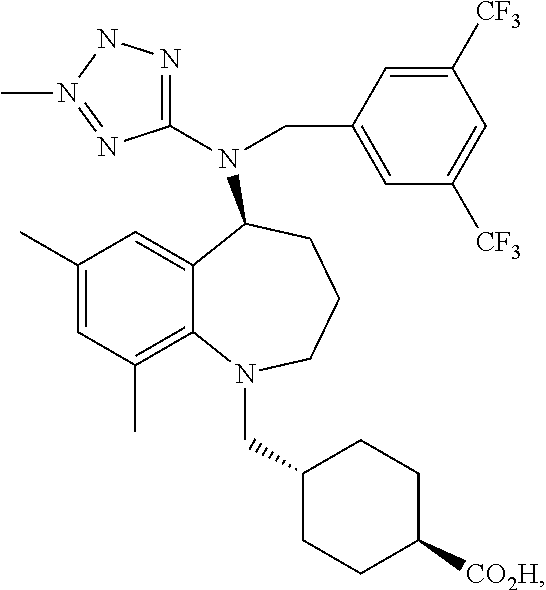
C1(C)=CC(C)=C2C(=C1)C(N(C1=NNN(C)=N1)CC1=CC([CF3])=CC([CF3])=C1)CCCN2CC1CCC([CO2H])CC1
